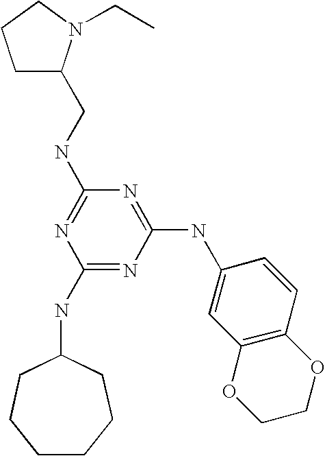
C(NC1=NC(NC2CCCCCC2)=NC(NC2=CC3=C(C=C2)OCCO3)=N1)C1CCCN1CC
